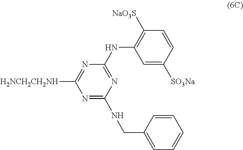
C1=C([SO3Na])C=CC([NaO3S])=C1NC1=NC(NCC2=CC=CC=C2)=NC([H2NCH2CH2NH])=N1
